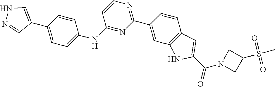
N1=C(NC2=CC=C(C3=CNN=C3)C=C2)C=CN=C1C1=CC2=C(C=C1)C=C(C(N1CC(S(C)(=O)=O)C1)=O)N2
